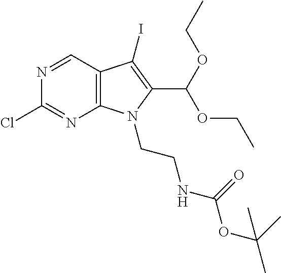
C12=C(N(CCNC(OC(C)(C)C)=O)C(C(OCC)OCC)=C1I)N=C(Cl)N=C2
